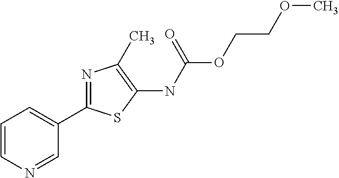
C1(NC(=O)OCCOC)=C(C)N=C(C2=CC=CN=C2)S1
